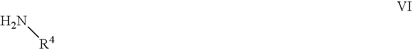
N[R4]
